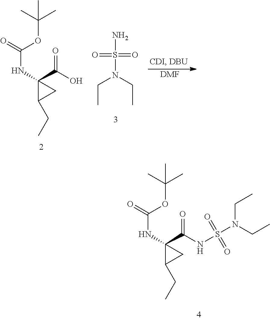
C(NC1(C(=O)NS(N(CC)CC)(=O)=O)C(CC)C1)(OC(C)(C)C)=O.[DMF].C(C)N(CC)S(N)(=O)=O.C(NC1(C(=O)O)C(CC)C1)(OC(C)(C)C)=O
